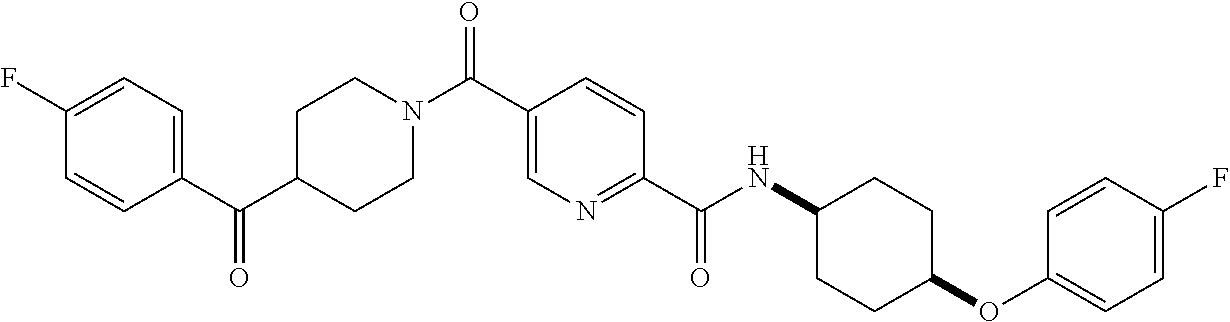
C1C(C(C2=CC=C(F)C=C2)=O)CCN(C(C2=CN=C(C(NC3CCC(OC4=CC=C(F)C=C4)CC3)=O)C=C2)=O)C1
